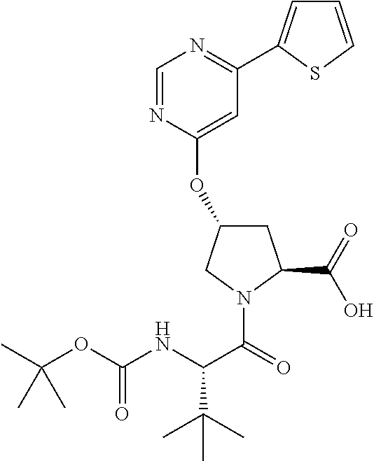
C1=NC(OC2CC(C(=O)O)N(C(C(NC(OC(C)(C)C)=O)C(C)(C)C)=O)C2)=CC(C2=CC=CS2)=N1
